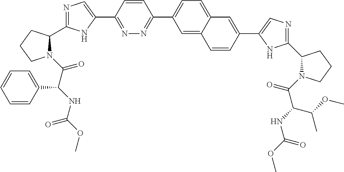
N1=C(C2=CN=C(C3N(C(C(NC(OC)=O)C4=CC=CC=C4)=O)CCC3)N2)C=CC(C2=CC=C3C(=C2)C=CC(C2=CN=C(C4N(C(C(NC(OC)=O)C(OC)C)=O)CCC4)N2)=C3)=N1
